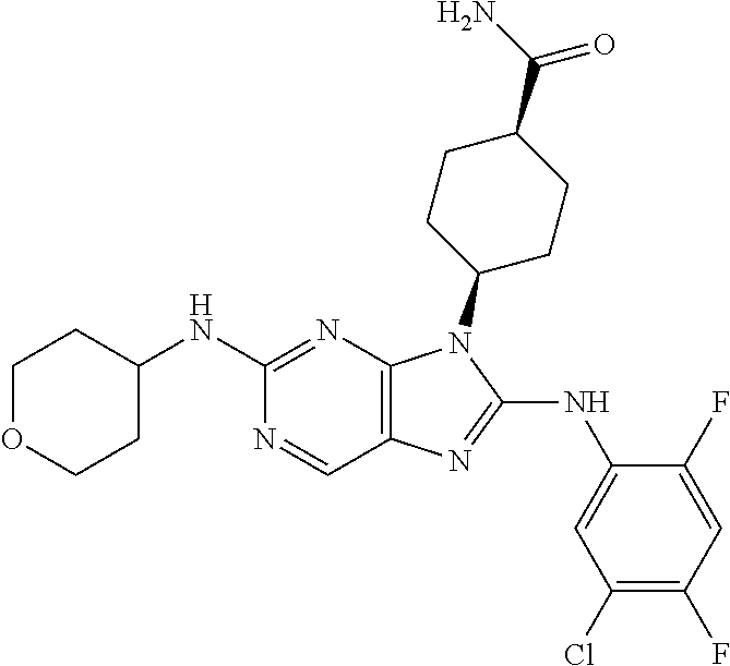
C1(NC2CCOCC2)=NC2=C(C=N1)N=C(NC1=CC(Cl)=C(F)C=C1F)N2C1CCC(C(N)=O)CC1
